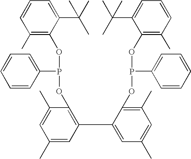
C1(C)=C(OP(C2=CC=CC=C2)OC2=C(C3=CC(C)=CC(C)=C3OP(C3=CC=CC=C3)OC3=C(C)C=CC=C3C(C)(C)C)C=C(C)C=C2C)C(C(C)(C)C)=CC=C1
